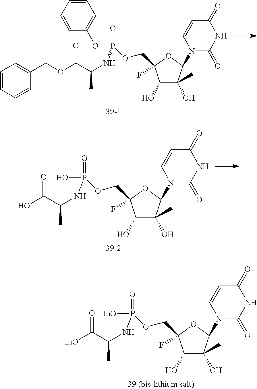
C1(O)C(C)(O)C(N2C(=O)NC(=O)C=C2)OC1(COP(OC1=CC=CC=C1)(=O)NC(C)C(OCC1=CC=CC=C1)=O)F.C1(O)C(C)(O)C(N2C(=O)NC(=O)C=C2)OC1(COP(O)(=O)NC(C)C(O)=O)F.C1(O)C(C)(O)C(N2C(=O)NC(=O)C=C2)OC1(COP([LiO])(=O)NC(C)C([LiO])=O)F
